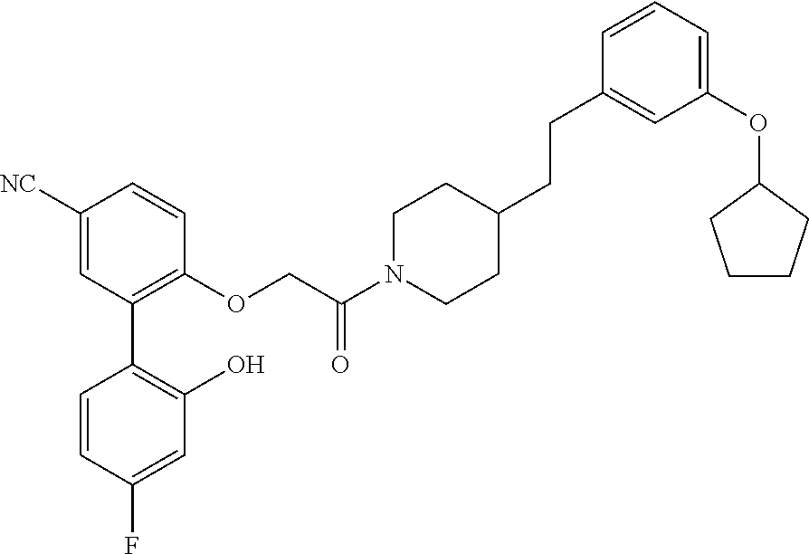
C1([NC])=CC(C2=C(O)C=C(F)C=C2)=C(OCC(N2CCC(CCC3=CC(OC4CCCC4)=CC=C3)CC2)=O)C=C1
